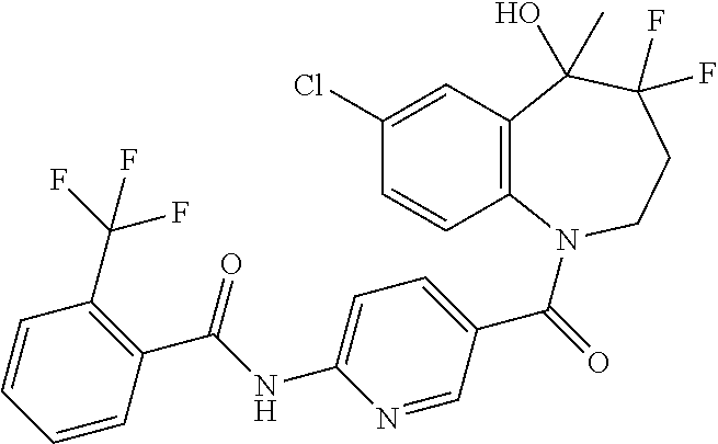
C12=C(N(C(=O)C3=CC=C(NC(C4=C(C(F)(F)F)C=CC=C4)=O)N=C3)CCC(F)(F)C1(O)C)C=CC(Cl)=C2
